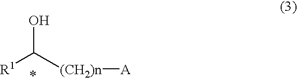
[R1]C([(CH2)n][A])O
